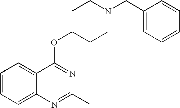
C1=CC=C2C(=C1)C(OC1CCN(CC3=CC=CC=C3)CC1)=NC(C)=N2
